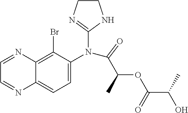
C1CNC(N(C2=CC=C3C(=C2Br)N=CC=N3)C(C(OC(C(C)O)=O)C)=O)=N1
